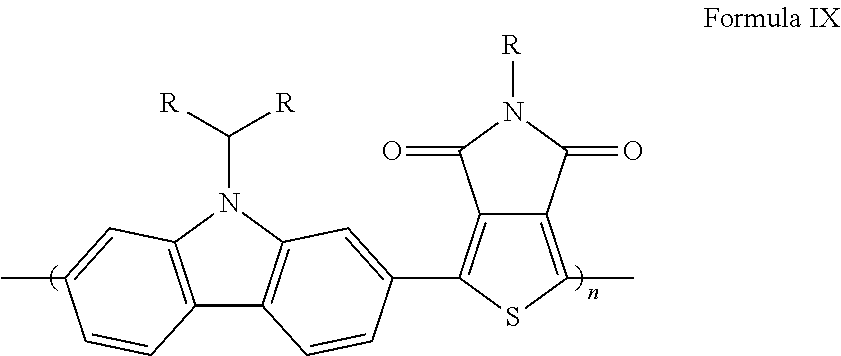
C12=C(C3=CC4=C(C5=C(N4C([R])[R])C=C(C)C=C5)C=C3)SC(C)=C1C(=O)N([R])C2=O
